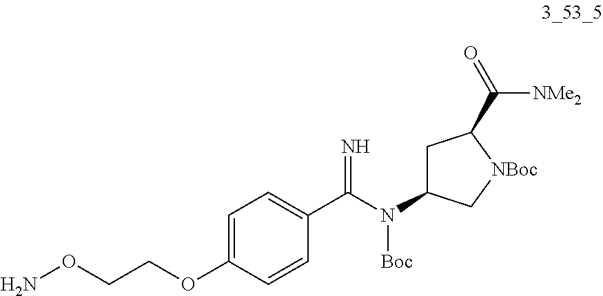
C1=C(OCCON)C=CC(C(N([Boc])C2CC(C(=O)[NMe2])[NBoc]C2)=N)=C1
